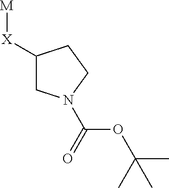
C1([X][M])CN(C(=O)OC(C)(C)C)CC1
